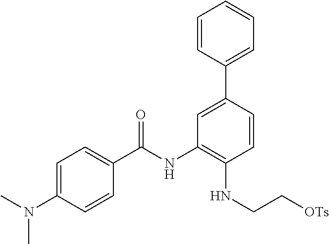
C1=C(N(C)C)C=CC(C(NC2=C(NCC[OTs])C=CC(C3=CC=CC=C3)=C2)=O)=C1
